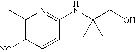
C1(C)=C([NC])C=CC(NC(CO)(C)C)=N1
